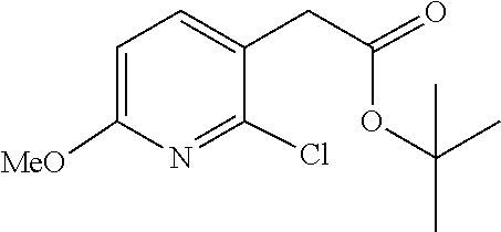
C1(CC(=O)OC(C)(C)C)=CC=C([MeO])N=C1Cl
